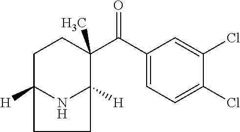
C1(C(C2=CC=C(Cl)C(Cl)=C2)=O)(C)CCC2([H])NC1([H])CC2
